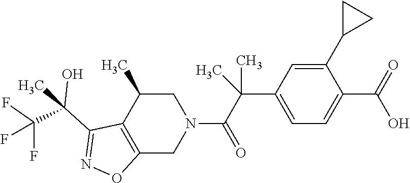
C12=C(C(C)CN(C(C(C3=CC=C(C(=O)O)C(C4CC4)=C3)(C)C)=O)C1)C(C(C)(C(F)(F)F)O)=NO2
